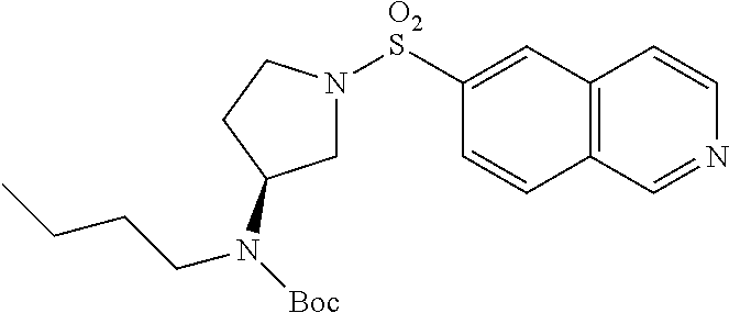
C1=C([O2S]N2CC(N([Boc])CCCC)CC2)C=CC2=C1C=CN=C2
